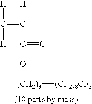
[H]C([H])=C([H])C(=O)O[(CH2)3][(CF2)8CF3]
